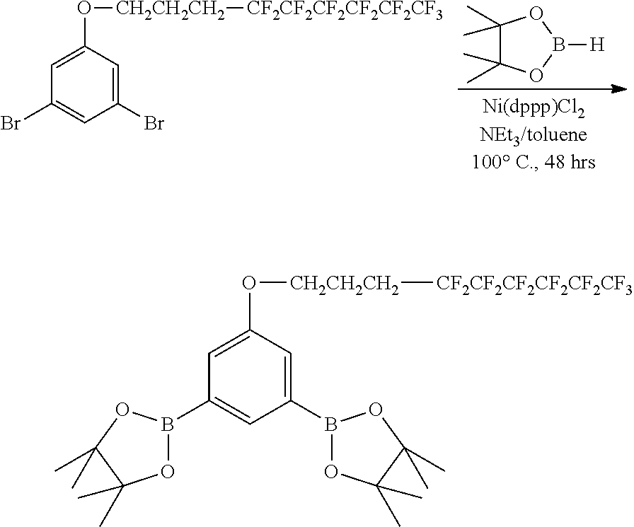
C1(C)(C)C(C)(C)OB([H])O1.C1(O[CH2CH2CH2][CF2CF2CF2CF2CF2CF3])=CC(Br)=CC(Br)=C1.C1(O[CH2CH2CH2][CF2CF2CF2CF2CF2CF3])=CC(B2OC(C)(C)C(C)(C)O2)=CC(B2OC(C)(C)C(C)(C)O2)=C1
